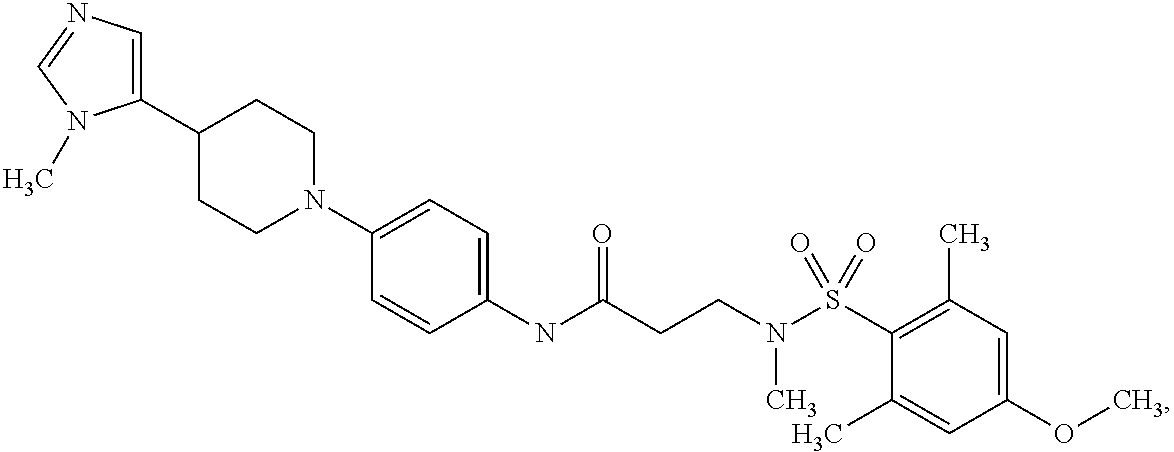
C1(NC(CCN(S(C2=C(C)C=C(OC)C=C2C)(=O)=O)C)=O)=CC=C(N2CCC(C3=CN=CN3C)CC2)C=C1
